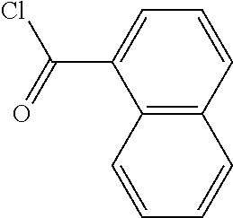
C12=C(C=CC=C1C(Cl)=O)C=CC=C2
